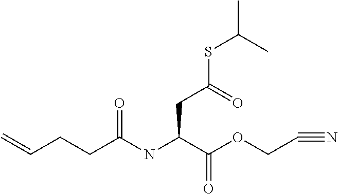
C=CCCC(NC(C(OCC#N)=O)CC(SC(C)C)=O)=O
